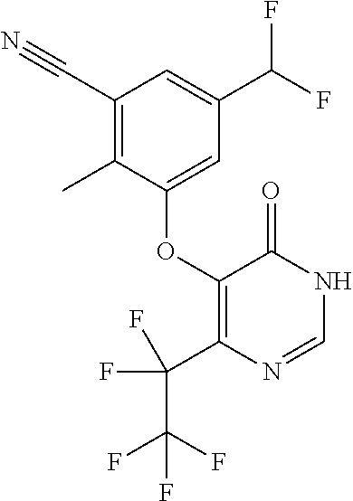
C1(C#N)=C(C)C(OC2=C(C(F)(C(F)(F)F)F)N=CNC2=O)=CC(C(F)F)=C1
